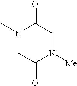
N1(C)CC(=O)N([Me])CC1=O
